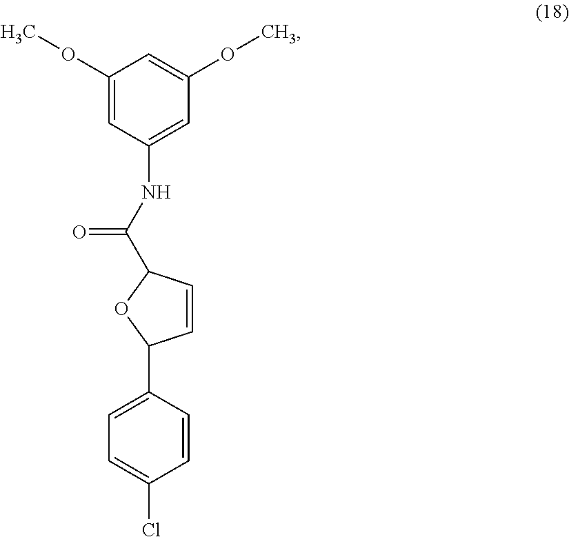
C1(OC)=CC(NC(=O)C2C=CC(C3=CC=C(Cl)C=C3)O2)=CC(OC)=C1
